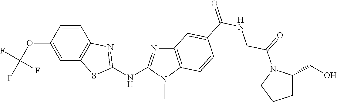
O(C1=CC2=C(C=C1)N=C(NC1=NC3=C(N1C)C=CC(C(NCC(=O)N1C(CO)CCC1)=O)=C3)S2)C(F)(F)F
